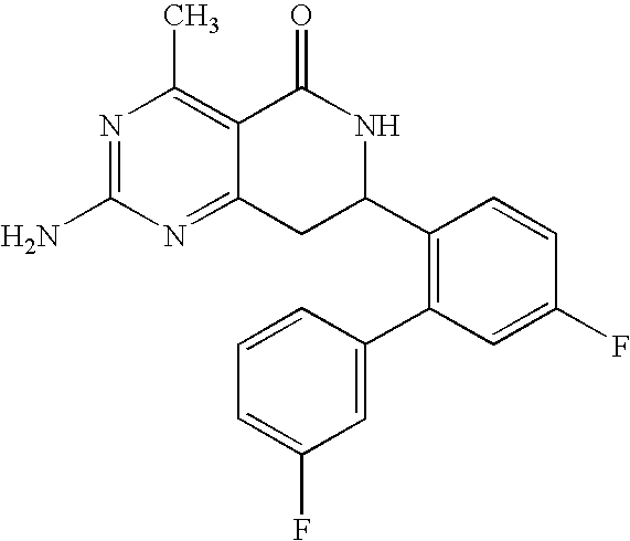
C12=NC(N)=NC(C)=C1C(=O)NC(C1=C(C3=CC(F)=CC=C3)C=C(F)C=C1)C2
